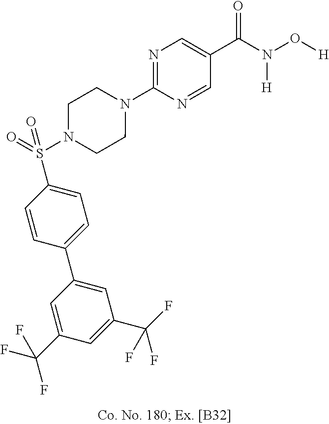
N1(C2=NC=C(C(N(O[H])[H])=O)C=N2)CCN(S(C2=CC=C(C3=CC(C(F)(F)F)=CC(C(F)(F)F)=C3)C=C2)(=O)=O)CC1
